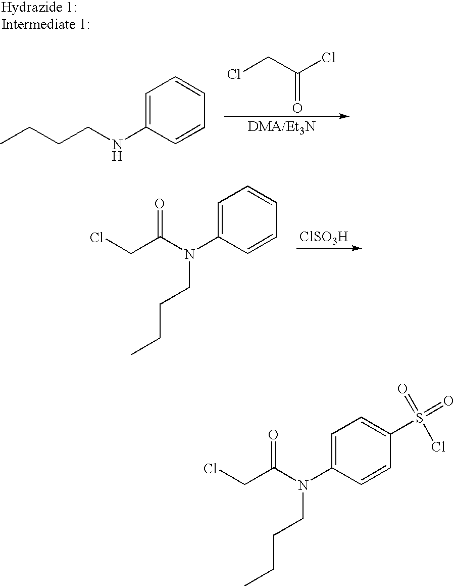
C1=C(N(C(CCl)=O)CCCC)C=CC=C1.[ClSO3H].C1=C(NCCCC)C=CC=C1.ClCC(Cl)=O.C1=C(N(C(CCl)=O)CCCC)C=CC(S(=O)(=O)Cl)=C1
